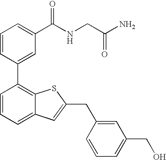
C1=CC=C(C(NCC(N)=O)=O)C=C1C1=C2C(=CC=C1)C=C(CC1=CC(CO)=CC=C1)S2
